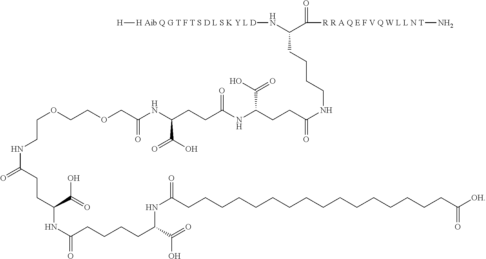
C(CC(C(=O)[R R A Q E F V Q W L L N T]N)N[H Aib Q G T F T S D L S K Y L D][H])CCNC(=O)CCC(NC(CCC(NC(COCCOCCNC(=O)CCC(C(=O)O)NC(=O)CCCCC(C(=O)O)NC(=O)CCCCCCCCCCCCCCCCC([OH])=O)=O)C(O)=O)=O)C(O)=O
